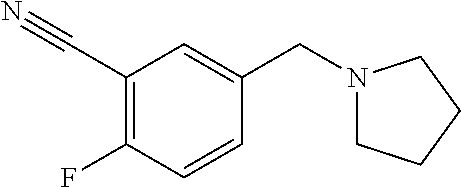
C1(C#N)=C(F)C=CC(CN2CCCC2)=C1
